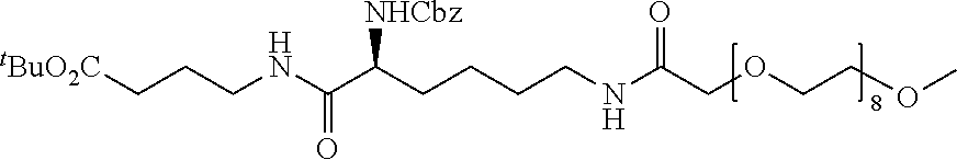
[tBuO2C]CCCNC(C(CCCCNC(COCCOC)=O)[NHCbz])=O
